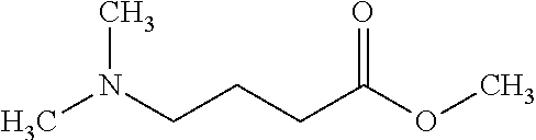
CN(CCCC(OC)=O)C
